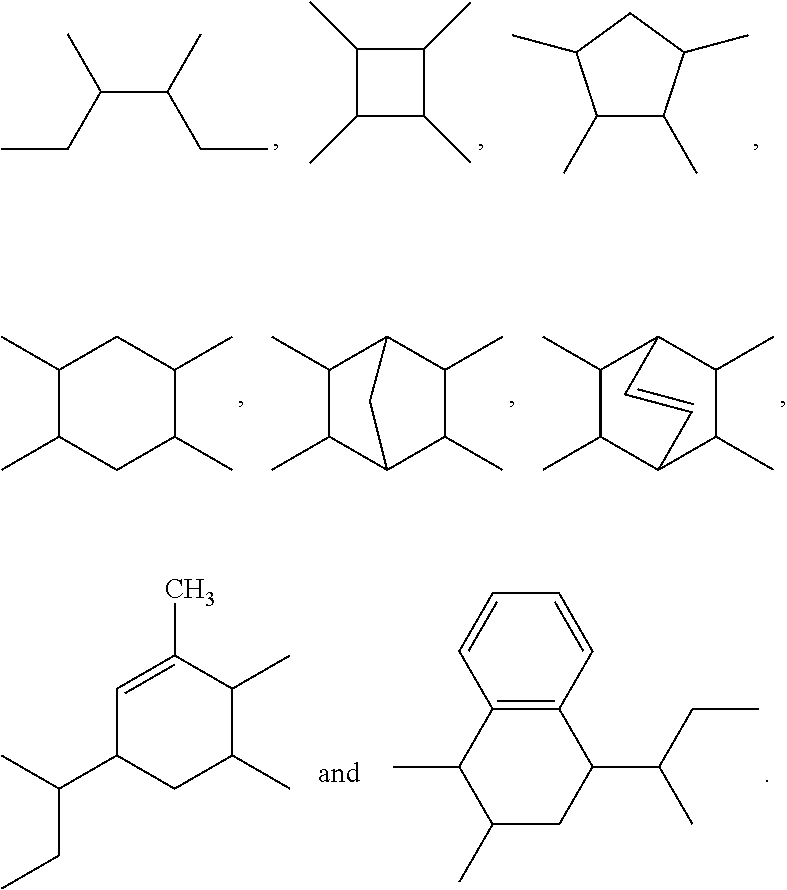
C(C(C)CC)(CC)C.C1(C)C(C)C(C)C1C.C1(C)C(C)C(C)CC1C.C1(C)C(C)CC(C)C(C)C1.C1(C)C(C)C2C(C)C(C)C1C2.C1(C)C(C)C2C(C)C(C)C1C=C2.C1=C(C)C(C)C(C)CC1C(C)CC.C1(C)CC(C(CC)C)C2=C(C1C)C=CC=C2
